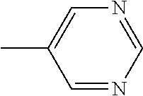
C1=NC=NC=C1C
